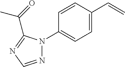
N1=CN=C(C(=O)C)N1C1=CC=C(C=C)C=C1
